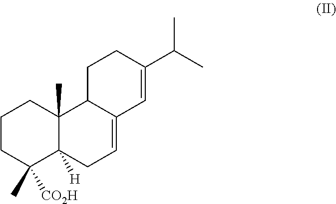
C1CC(C)([CO2H])C2([H])C(C)(C1)C1C(=CC2)C=C(C(C)C)CC1
